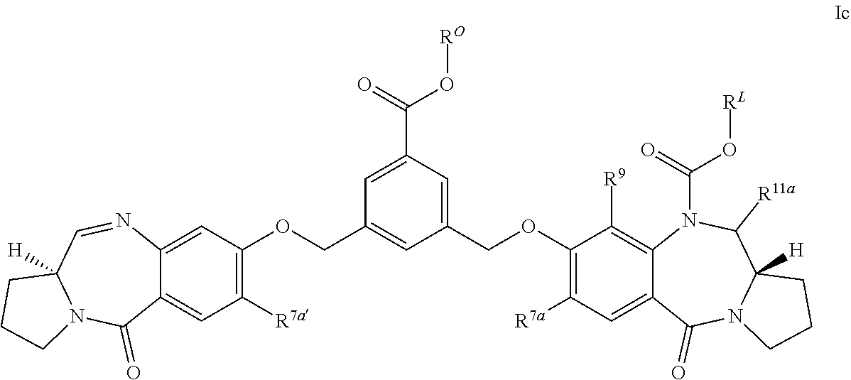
C12=CC(OCC3=CC(COC4=C([R7a])C=C5C(=C4[R9])N(C(O[RL])=O)C([R11a])C4([H])N(C5=O)CCC4)=CC(C(O[RO])=O)=C3)=C([R7a])C=C1C(=O)N1C([H])(C=N2)CCC1
